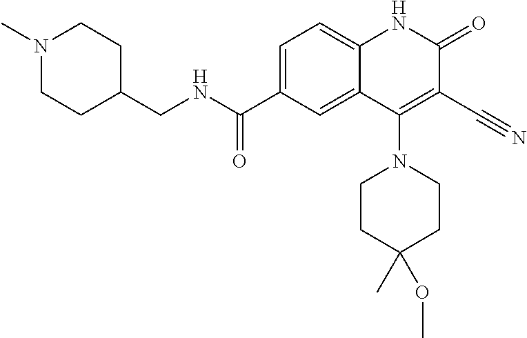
C1=C(C(NCC2CCN(C)CC2)=O)C=C2C(=C1)NC(=O)C(C#N)=C2N1CCC(C)(OC)CC1
